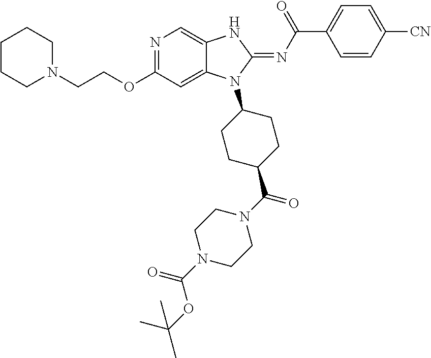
C1CCN(CCOC2=NC=C3C(=C2)N(C2CCC(C(N4CCN(C(=O)OC(C)(C)C)CC4)=O)CC2)C(=NC(C2=CC=C([CN])C=C2)=O)N3)CC1
